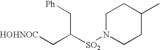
[Ph]CC(C[HOHNOC])[SO2]N1CCC(C)CC1
